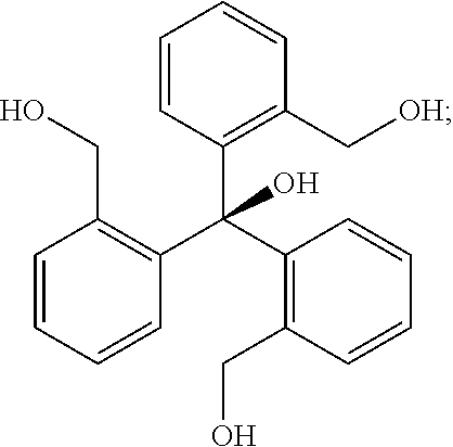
C1=CC=CC(C(C2=C(CO)C=CC=C2)(C2=C(C[OH])C=CC=C2)O)=C1CO
